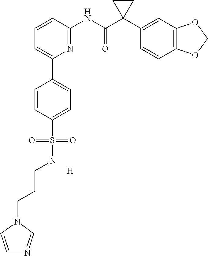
[H].C1=CC(NC(C2(C3=CC4=C(C=C3)OCO4)CC2)=O)=NC(C2=CC=C(S(NCCCN3C=CN=C3)(=O)=O)C=C2)=C1
